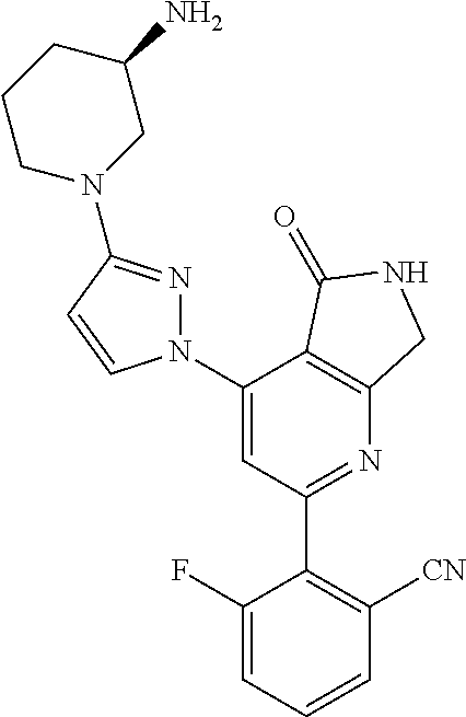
C1(C2=C([CN])C=CC=C2F)=NC2=C(C(N3N=C(N4CC(N)CCC4)C=C3)=C1)C(=O)NC2
